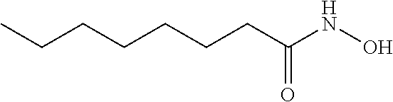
CCCCCCCC(NO)=O
